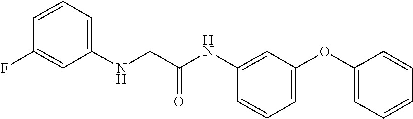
C1(NCC(NC2=CC(OC3=CC=CC=C3)=CC=C2)=O)=CC=CC(F)=C1
